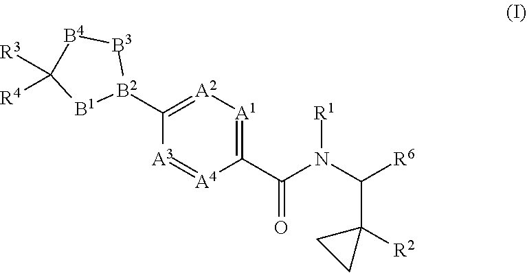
C1(C(N(C([R6])C2([R2])CC2)[R1])=O)=[A1][A2]=C([B2]2[B3][B4]C([R3])([R4])[B1]2)[A3]=[A4]1
